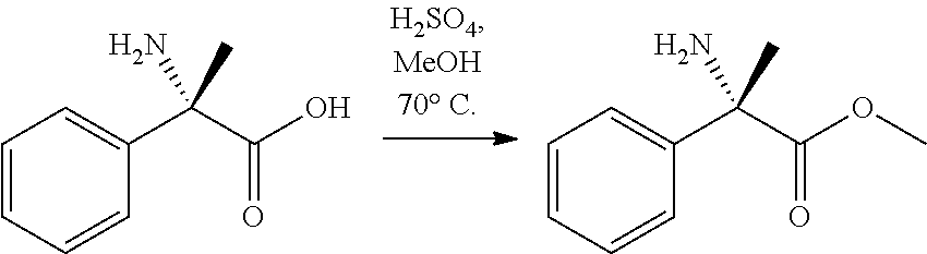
C1=CC=CC(C(C(O)=O)(C)N)=C1.C1=CC=CC(C(C(OC)=O)(C)N)=C1
